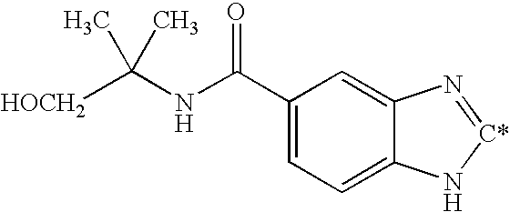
C1(C(NC([HOCH2])(C)C)=O)=CC=C2C(=C1)N=[C*]N2
